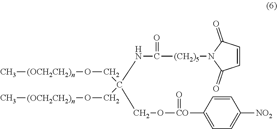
C[(OCH2CH2)n]OCC(NC(=O)[(CH2)5]N1C(=O)C=CC1=O)(CO[CO](=O)C1=CC=C([NO2])C=C1)CO[(OCH2CH2)n]C
